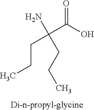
O=C(O)C(CCC)(N)CCC
